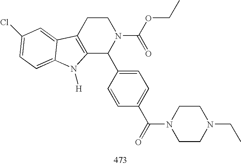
C12=C(CCN(C(OCC)=O)C1C1=CC=C(C(N3CCN(CC)CC3)=O)C=C1)C1=CC(Cl)=CC=C1N2[H]
